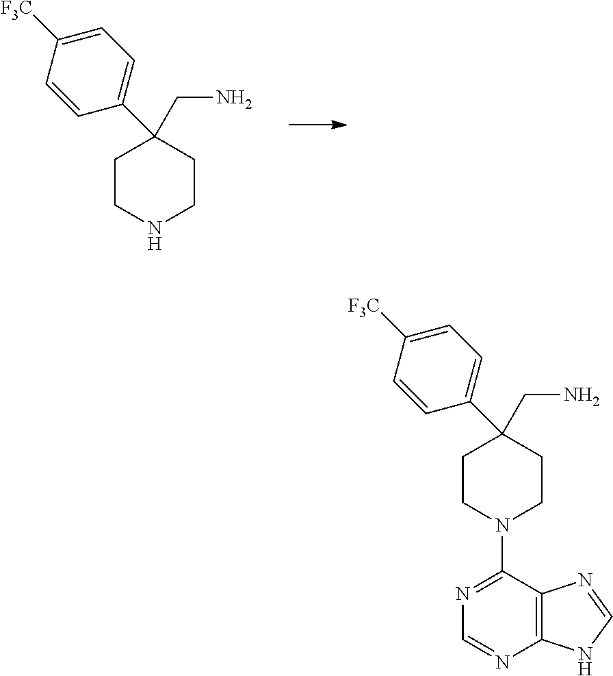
C1CNCCC1(C1=CC=C([F3C])C=C1)CN.C1CN(C2=NC=NC3=C2N=CN3)CCC1(C1=CC=C([F3C])C=C1)CN
